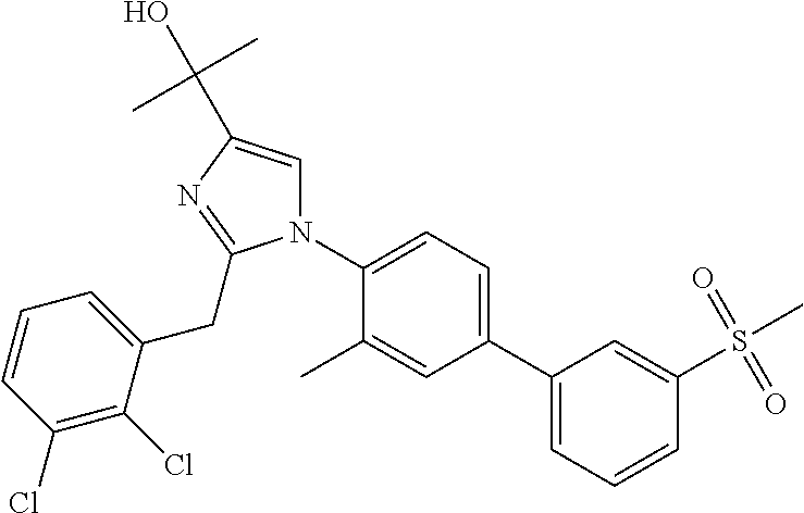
C1(C2=CC=CC(S(C)(=O)=O)=C2)=CC=C(N2C=C(C(C)(C)O)N=C2CC2=CC=CC(Cl)=C2Cl)C(C)=C1
